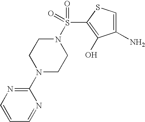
C1=CC=NC(N2CCN(S(C3=C(O)C(N)=CS3)(=O)=O)CC2)=N1
